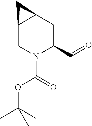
C12CN(C(=O)OC(C)(C)C)C(C=O)CC1C2
